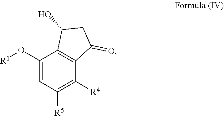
C1(O[R1])=CC([R5])=C([R4])C2=C1C(O)CC2=O
